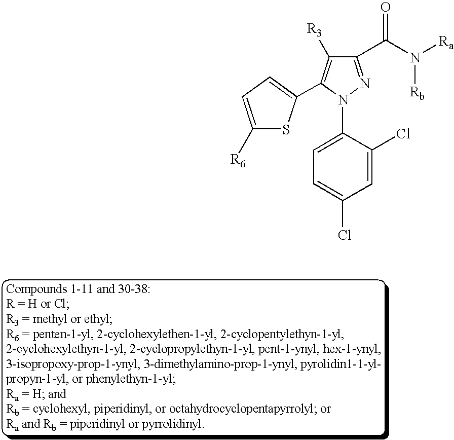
C1(C(N([Ra])[Rb])=O)=NN(C2=CC=C(Cl)C=C2Cl)C(C2=CC=C([R6])S2)=C1[R3]
